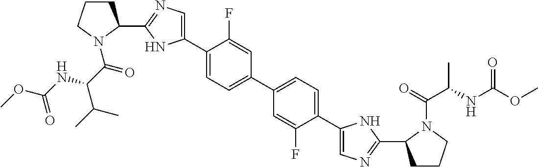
C1(C2CCCN2C(=O)C(NC(OC)=O)C(C)C)=NC=C(C2=CC=C(C3=CC=C(C4=CN=C(C5CCCN5C(C(C)NC(OC)=O)=O)N4)C(F)=C3)C=C2F)N1
